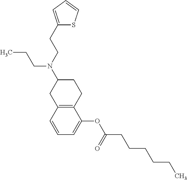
C12=C(C=CC=C1OC(CCCCCC)=O)CC(N(CCC1=CC=CS1)CCC)CC2
